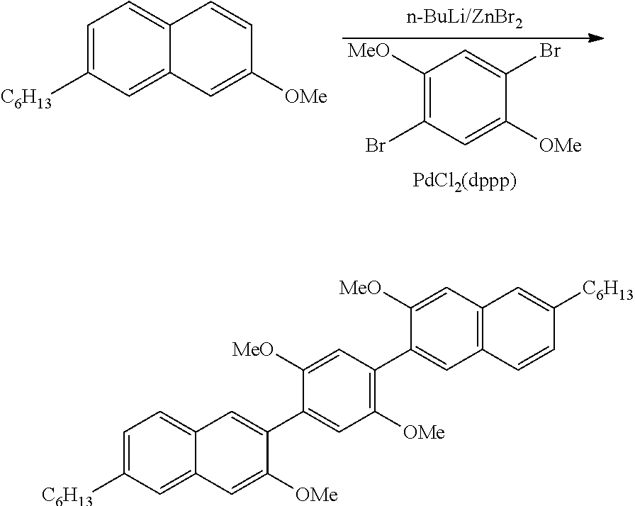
C1([MeO])=C(Br)C=C([OMe])C(Br)=C1.C1=C([C6H13])C=C2C(=C1)C=CC([OMe])=C2.C1=C([C6H13])C=C2C(=C1)C=C(C1=CC([OMe])=C(C3=CC4=C(C=C3[MeO])C=C([C6H13])C=C4)C=C1[MeO])C([OMe])=C2
